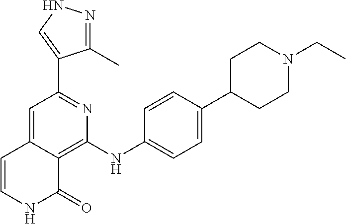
C1(C2=CNN=C2C)=NC(NC2=CC=C(C3CCN(CC)CC3)C=C2)=C2C(=C1)C=CNC2=O
